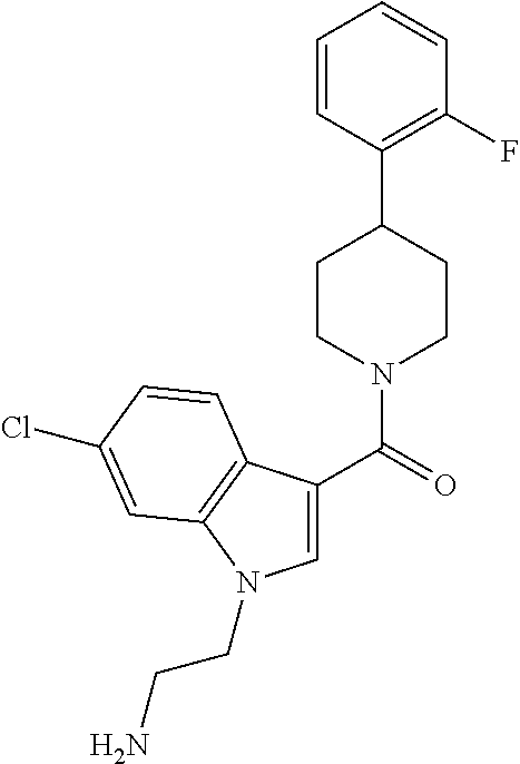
C1=CC(C2CCN(C(=O)C3=CN(CCN)C4=C3C=CC(Cl)=C4)CC2)=C(F)C=C1
